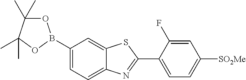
C1=C(B2OC(C)(C)C(C)(C)O2)C=C2C(=C1)N=C(C1=CC=C([SO2Me])C=C1F)S2
